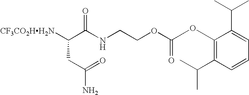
[CF3CO2HH2N]C(C(NCCOC(=O)OC1=C(C(C)C)C=CC=C1C(C)C)=O)CC(N)=O
